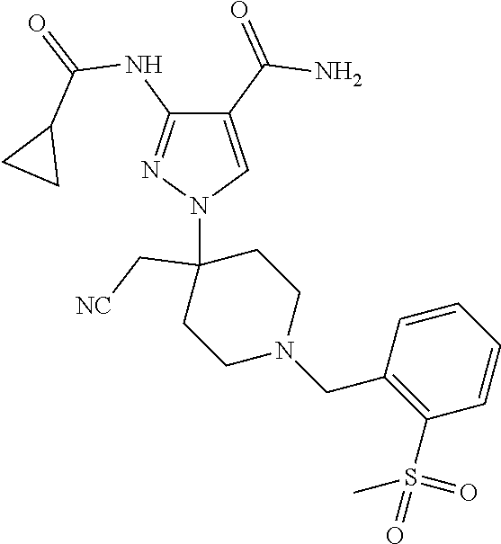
C1(C(=O)N)=CN(C2(C[NC])CCN(CC3=C(S(=O)(C)=O)C=CC=C3)CC2)N=C1NC(=O)C1CC1
